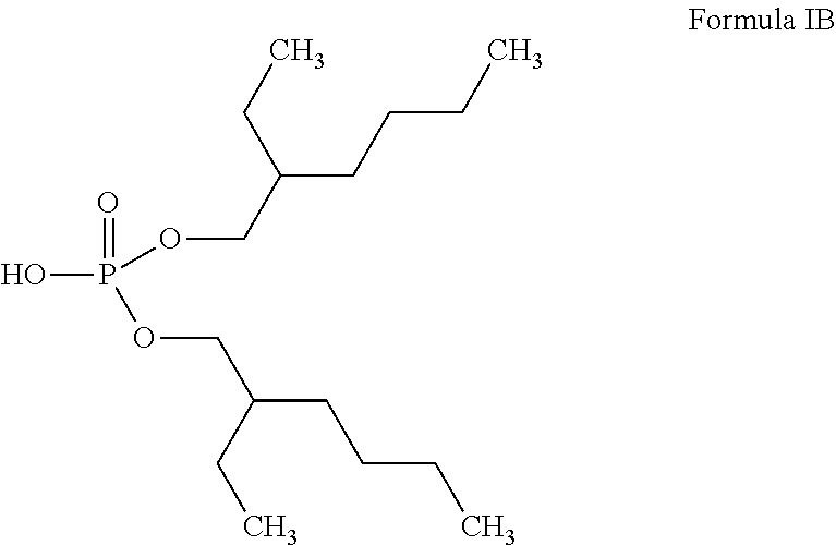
OP(=O)(OCC(CC)CCCC)OCC(CC)CCCC
